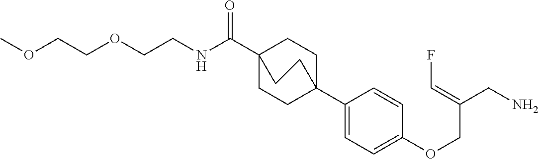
C1(C23CCC(C(NCCOCCOC)=O)(CC2)CC3)=CC=C(OCC(CN)=CF)C=C1
